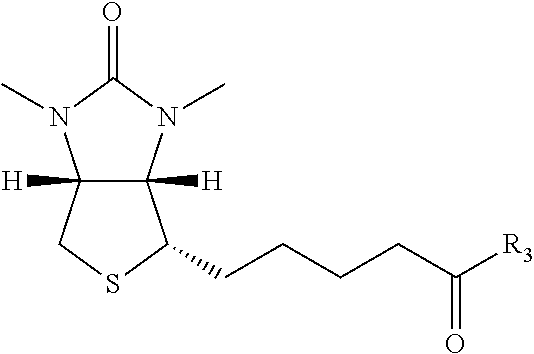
C12([H])C([H])(N(C)C(=O)N1C)C(CCCCC([R3])=O)SC2
